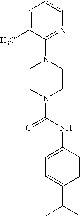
N1(C(NC2=CC=C(C(C)C)C=C2)=O)CCN(C2=NC=CC=C2C)CC1
